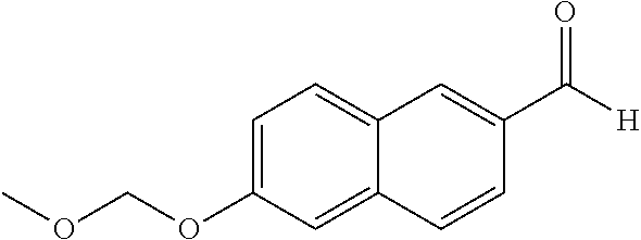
C1=C(OCOC)C=C2C(=C1)C=C(C([H])=O)C=C2
